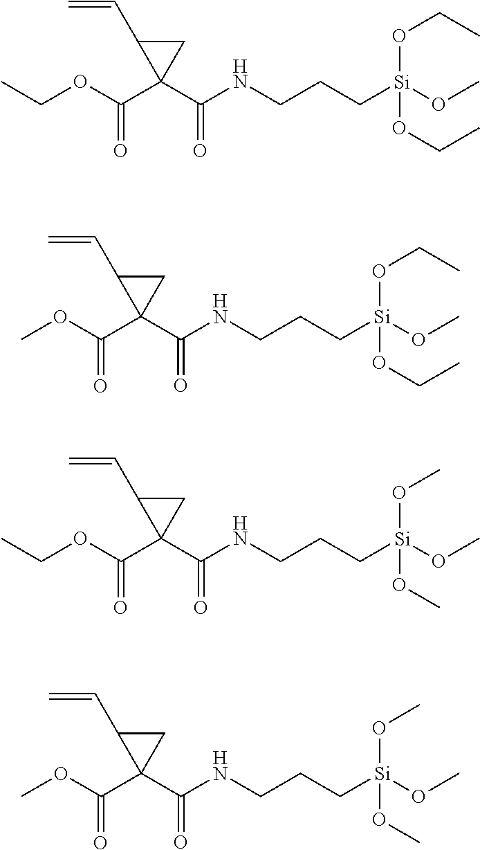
C(OC(C1(C(NCCC[Si](OC)(OCC)OCC)=O)CC1C=C)=O)C.COC(C1(C(NCCC[Si](OC)(OCC)OCC)=O)CC1C=C)=O.C(OC(C1(C(NCCC[Si](OC)(OC)OC)=O)CC1C=C)=O)C.COC(C1(C(NCCC[Si](OC)(OC)OC)=O)CC1C=C)=O
